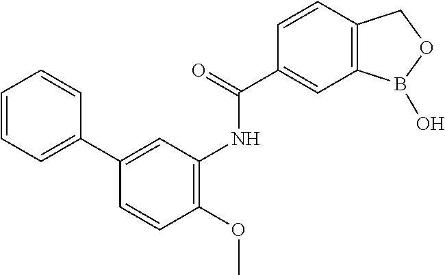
C1=CC2=C(C=C1C(=O)NC1=C(OC)C=CC(C3=CC=CC=C3)=C1)B(O)OC2
